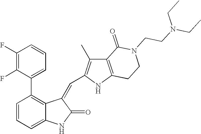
C1=CC=C2C(=C1C1=CC=CC(F)=C1F)C(=CC1=C(C)C3=C(N1)CCN(CCN(CC)CC)C3=O)C(=O)N2
